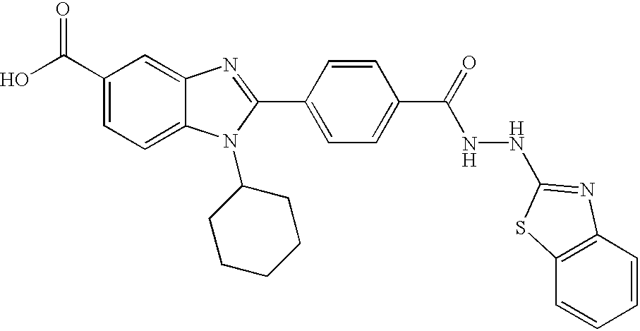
OC(C1=CC=C2C(=C1)N=C(C1=CC=C(C(=O)NNC3=NC4=C(C=CC=C4)S3)C=C1)N2C1CCCCC1)=O
